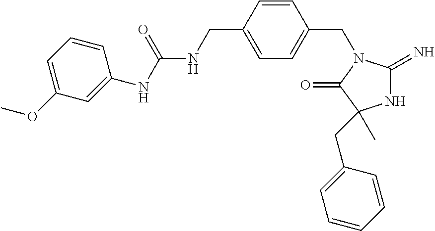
N1C(=N)N(CC2=CC=C(CNC(NC3=CC(OC)=CC=C3)=O)C=C2)C(=O)C1(C)CC1=CC=CC=C1
